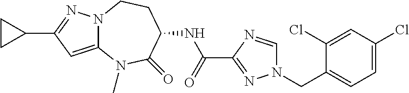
N12C(=CC(C3CC3)=N1)N(C)C(=O)C(NC(C1=NN(CC3=CC=C(Cl)C=C3Cl)C=N1)=O)CC2
